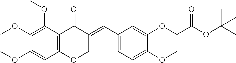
C12=C(C(OC)=C(OC)C(OC)=C1)C(=O)C(=CC1=CC=C(OC)C(OCC(OC(C)(C)C)=O)=C1)CO2
